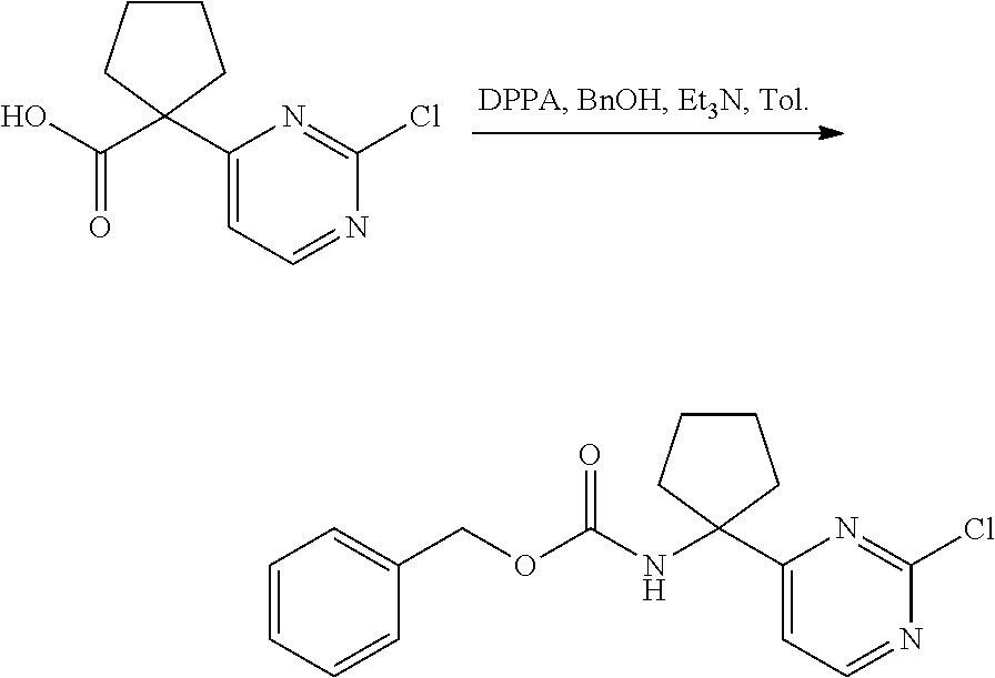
C1CCC(NC(OCC2=CC=CC=C2)=O)(C2=CC=NC(Cl)=N2)C1.C1CCC(C(O)=O)(C2=CC=NC(Cl)=N2)C1
